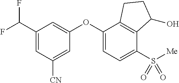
C1(C(F)F)=CC([CN])=CC(OC2=CC=C(S([Me])(=O)=O)C3=C2CCC3O)=C1
